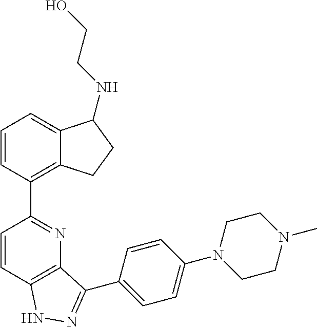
C1=CC2=C(N=C1C1=C3C(=CC=C1)C(NCCO)CC3)C(C1=CC=C(N3CCN(C)CC3)C=C1)=NN2
